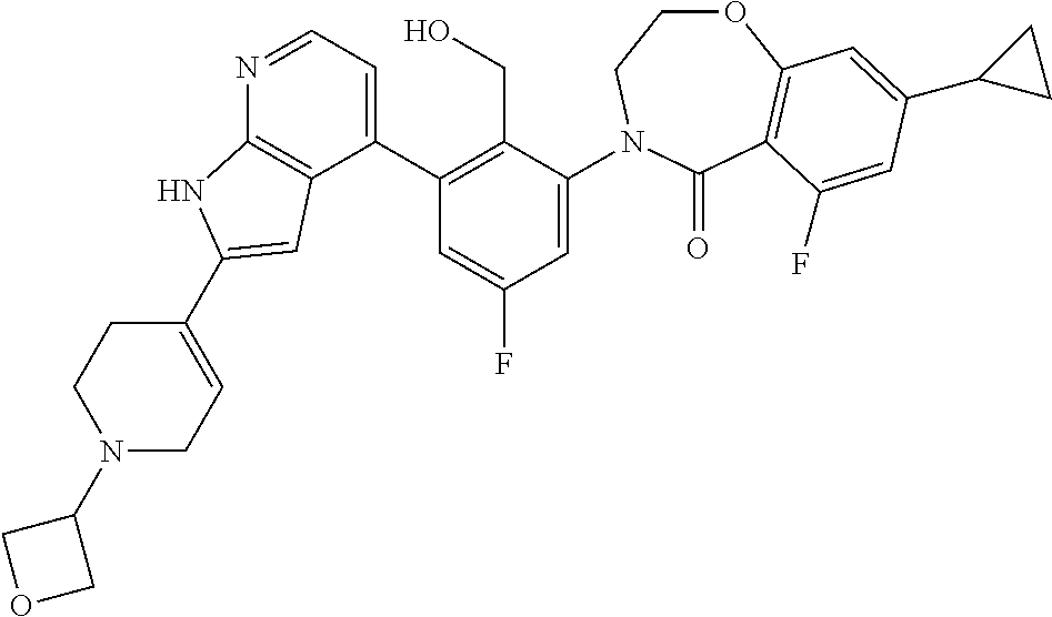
C1(C2=C(CO)C(N3CCOC4=C(C3=O)C(F)=CC(C3CC3)=C4)=CC(F)=C2)=CC=NC2=C1C=C(C1=CCN(C3COC3)CC1)N2
